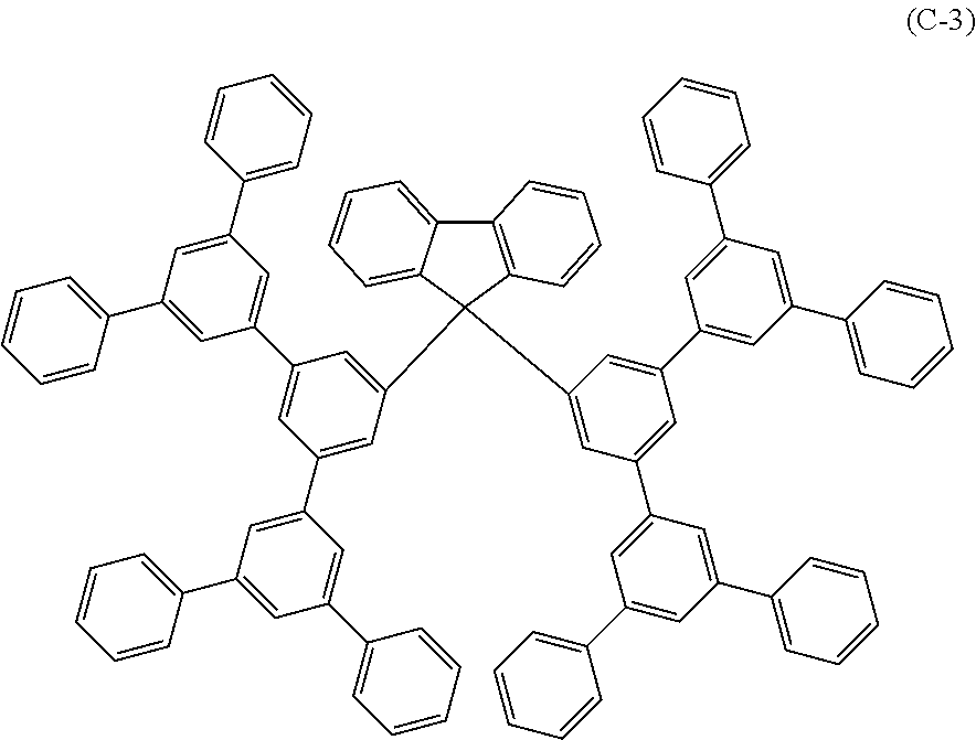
C12=CC=CC=C1C(C1=CC(C3=CC(C4=CC=CC=C4)=CC(C4=CC=CC=C4)=C3)=CC(C3=CC(C4=CC=CC=C4)=CC(C4=CC=CC=C4)=C3)=C1)(C1=CC(C3=CC(C4=CC=CC=C4)=CC(C4=CC=CC=C4)=C3)=CC(C3=CC(C4=CC=CC=C4)=CC(C4=CC=CC=C4)=C3)=C1)C1=C2C=CC=C1
